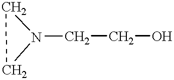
N1(CCO)CC1
